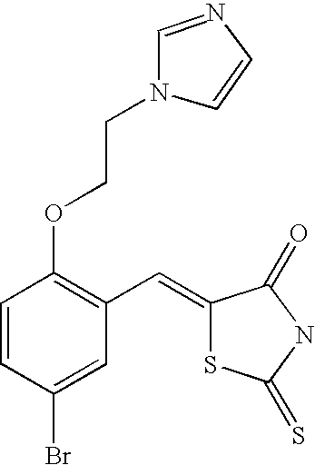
O(C1=C(C=C2SC(=S)NC2=O)C=C(Br)C=C1)CCN1C=CN=C1
